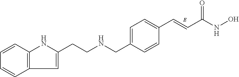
C1=CC2=C(C=C1)C=C(CCNCC1=CC=C(C=CC(NO)=O)C=C1)N2
